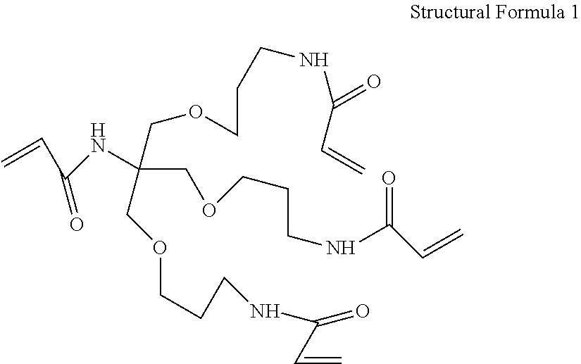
O(CCCNC(=O)C=C)CC(COCCCNC(C=C)=O)(NC(=O)C=C)COCCCNC(=O)C=C
